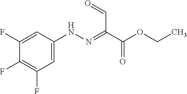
C1(F)=C(F)C=C(NN=C(C(OCC)=O)C=O)C=C1F
